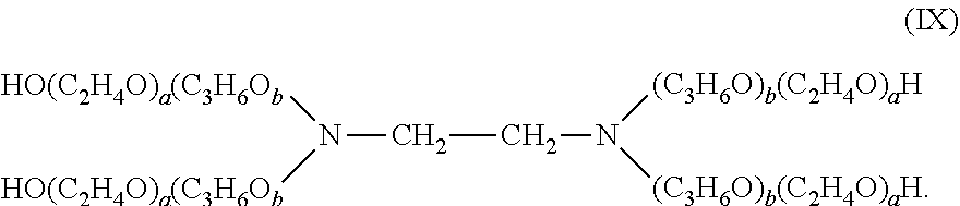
C(CN([(C3H6O)b(C2H4O)aH])[(C3H6O)b(C2H4O)aH])N([HO(C2H4O)a(C3H6Ob])[HO(C2H4O)a(C3H6Ob]
